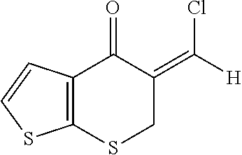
C12=C(C(=O)C(=C([H])Cl)CS1)C=CS2
